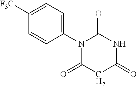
N1(C2=CC=C([F3C])C=C2)C(=O)CC(=O)NC1=O
